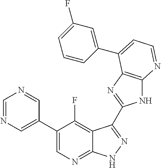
C1=NC=C(C2=CN=C3C(=C2F)C(C2=NC4=C(N2)N=CC=C4C2=CC(F)=CC=C2)=NN3)C=N1
